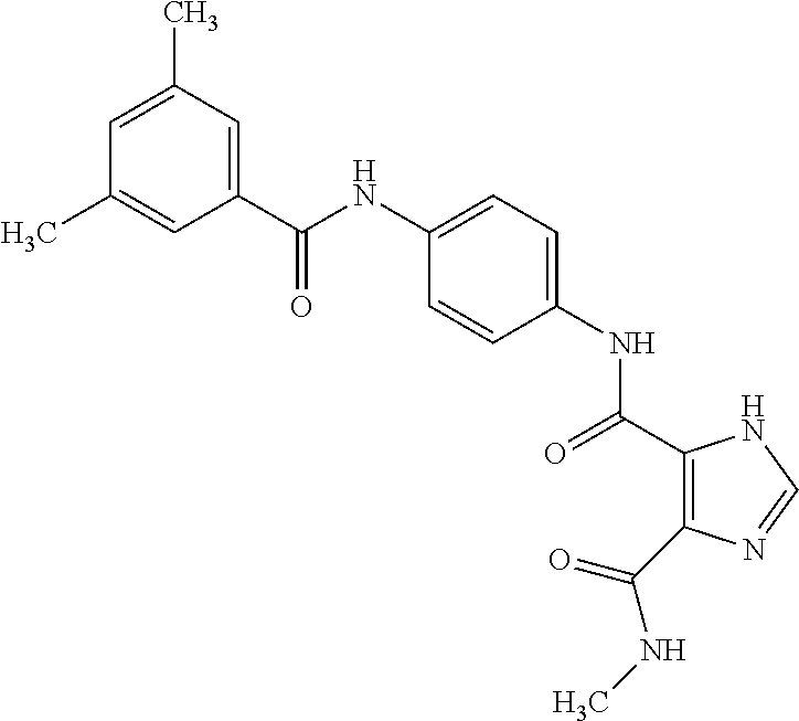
C(NC1=CC=C(NC(=O)C2=C(C(NC)=O)N=CN2)C=C1)(=O)C1=CC(C)=CC(C)=C1
